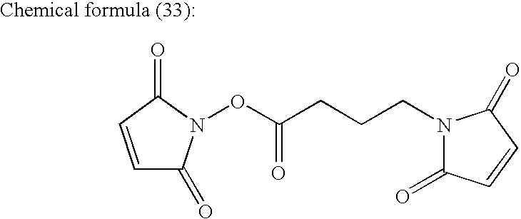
O(C(CCCN1C(=O)C=CC1=O)=O)N1C(=O)C=CC1=O
